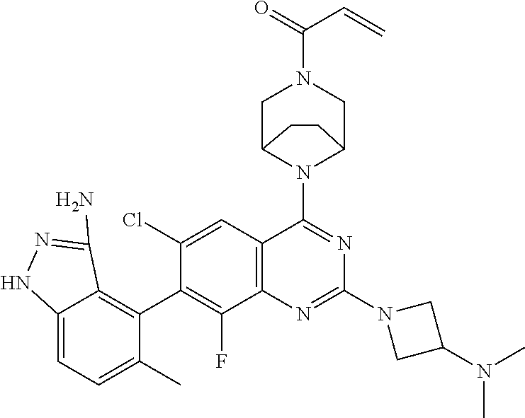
C12=C(C=C(Cl)C(C3=C4C(=CC=C3C)NN=C4N)=C1F)C(N1C3CN(C(=O)C=C)CC1CC3)=NC(N1CC(N(C)C)C1)=N2
